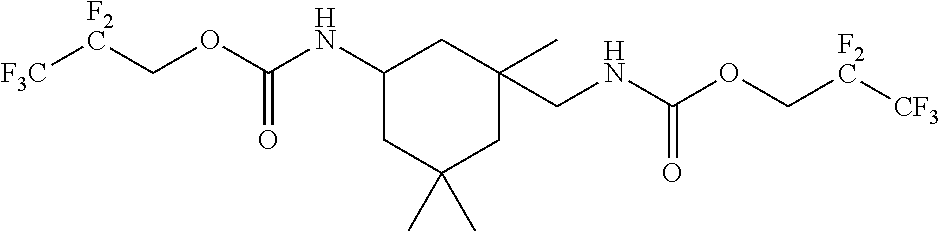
C1(NC(OC[F2C][F3C])=O)CC(C)(C)CC(C)(CNC(OC[F2C][CF3])=O)C1
